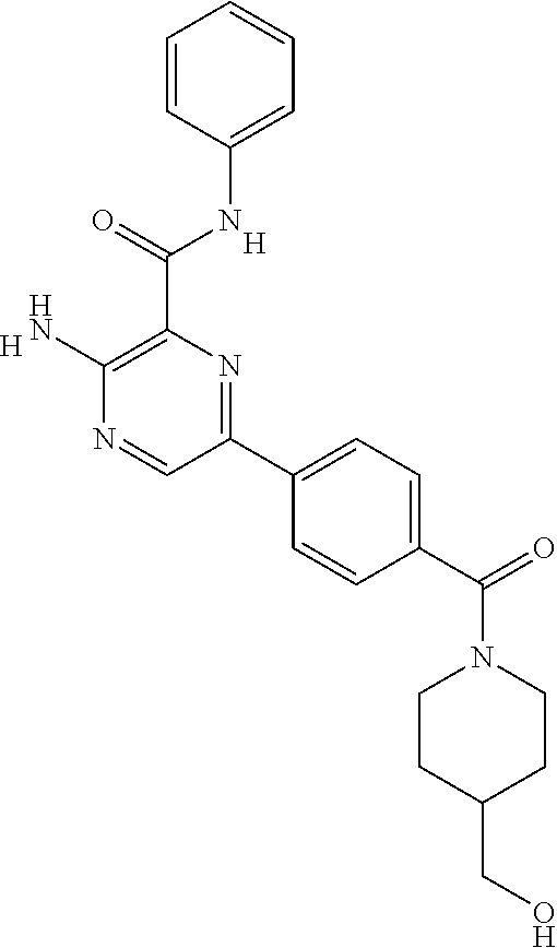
[H].[H].C1=CC(NC(C2=C(N)N=CC(C3=CC=C(C(N4CCC(CO)CC4)=O)C=C3)=N2)=O)=CC=C1
